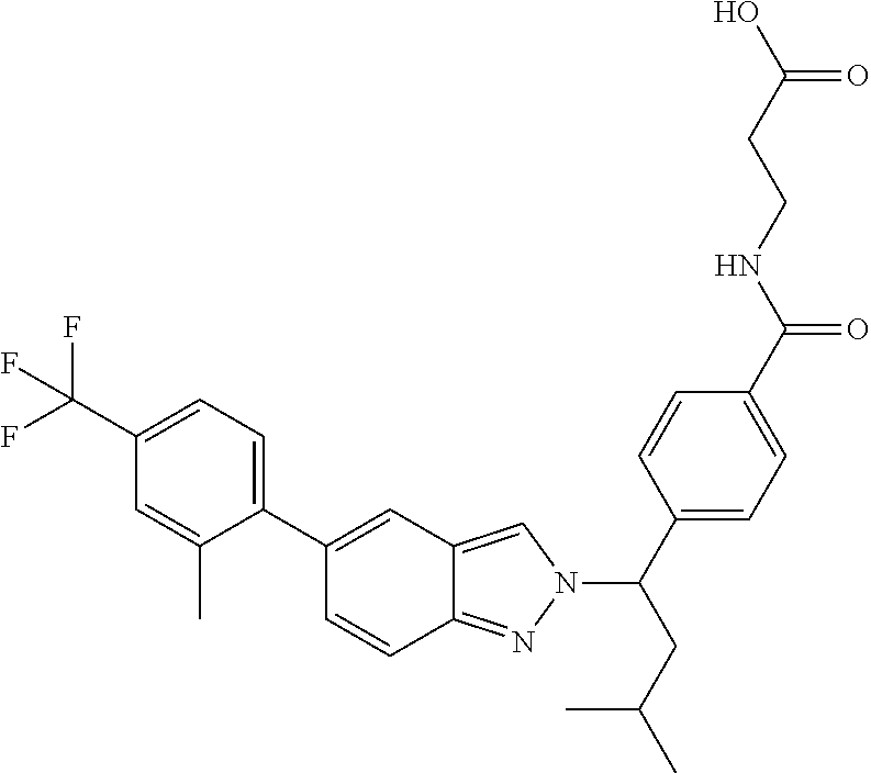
C1=CC2=NN(C(CC(C)C)C3=CC=C(C(NCCC(O)=O)=O)C=C3)C=C2C=C1C1=CC=C(C(F)(F)F)C=C1C
